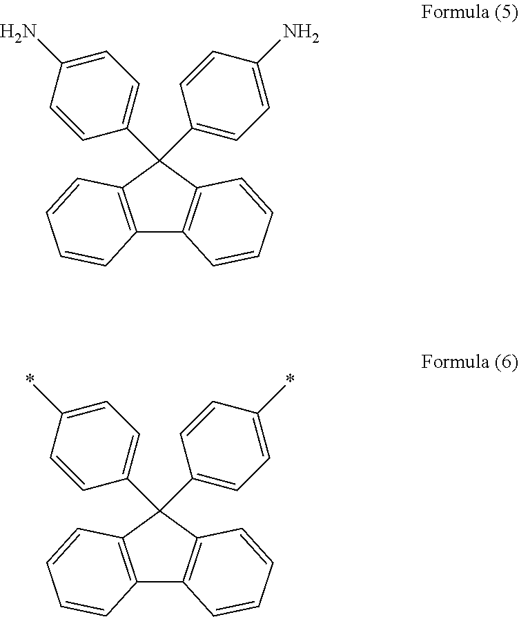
C12=C(C(C3=CC=C(N)C=C3)(C3=CC=C(N)C=C3)C3=C1C=CC=C3)C=CC=C2.C12=C(C(C3=CC=C(*)C=C3)(C3=CC=C(*)C=C3)C3=C1C=CC=C3)C=CC=C2
